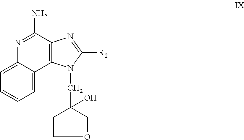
C12=C(C(N)=NC3=CC=CC=C13)N=C([R2])N2CC1(O)CCOC1
